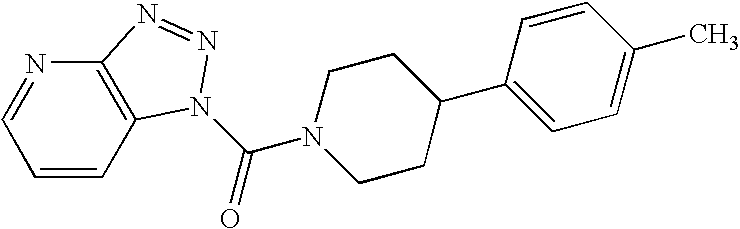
N1(C(=O)N2C3=C(N=CC=C3)N=N2)CCC(C2=CC=C(C)C=C2)CC1
